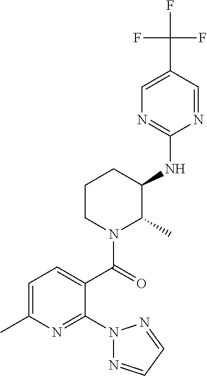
C1=NC(NC2CCCN(C(=O)C3=CC=C(C)N=C3N3N=CC=N3)C2C)=NC=C1C(F)(F)F
